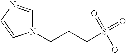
N1(CCCS(=O)(=O)O)C=NC=C1
